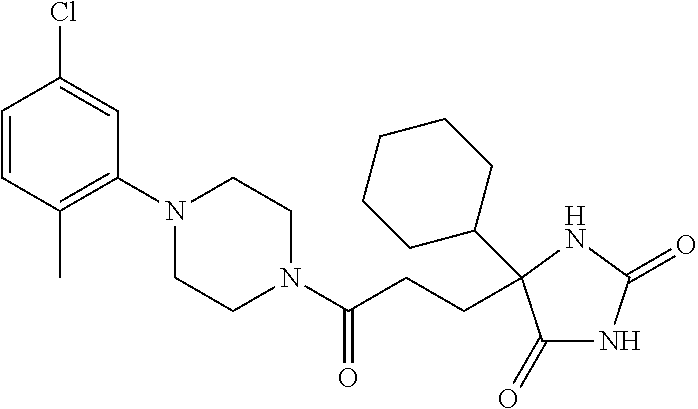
C1(=O)NC(=O)NC1(CCC(N1CCN(C2=C(C)C=CC(Cl)=C2)CC1)=O)C1CCCCC1
